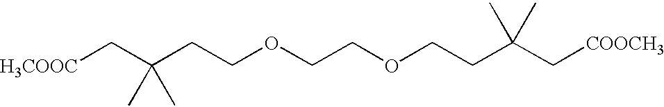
[H3COOC]CC(CCOCCOCCC(C[COOCH3])(C)C)(C)C
